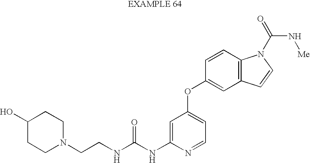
C(NC1=CC(OC2=CC3=C(C=C2)N(C(N[Me])=O)C=C3)=CC=N1)(=O)NCCN1CCC(O)CC1
